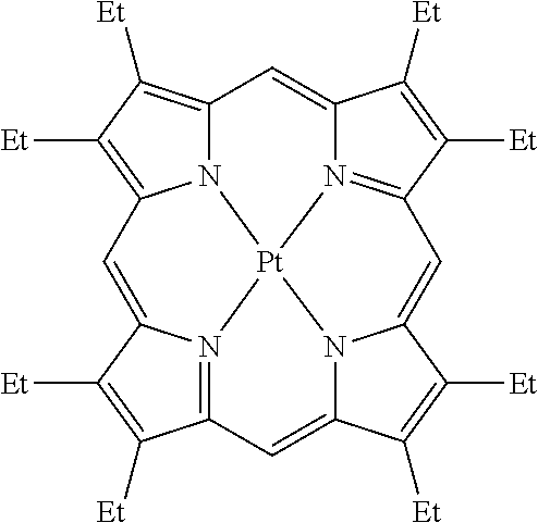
N12C3=C([Et])C([Et])=C1C=C1N4=C(C=C5N6C(=CC7=N(C(=C3)C([Et])=C7[Et])[Pt]264)C([Et])=C5[Et])C([Et])=C1[Et]
